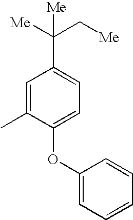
C1=C(C)C(OC2=CC=CC=C2)=CC=C1C([Me])([Me])C[Me]
